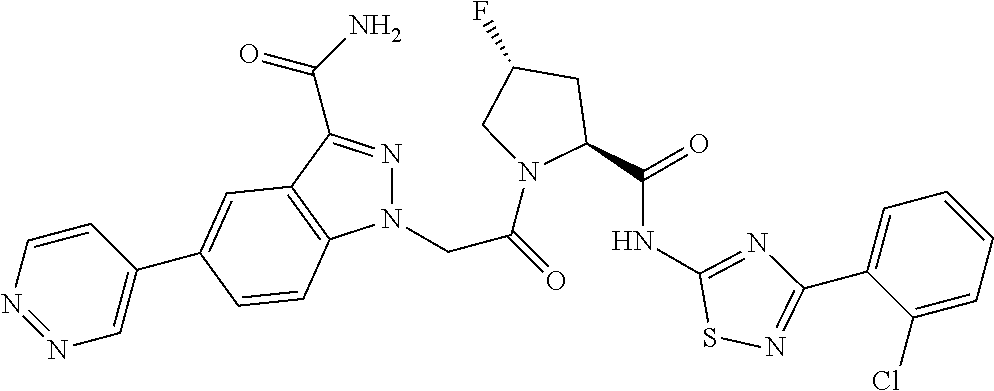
N1(CC(=O)N2C(C(=O)NC3=NC(C4=CC=CC=C4Cl)=NS3)CC(F)C2)N=C(C(N)=O)C2=C1C=CC(C1=CN=NC=C1)=C2
